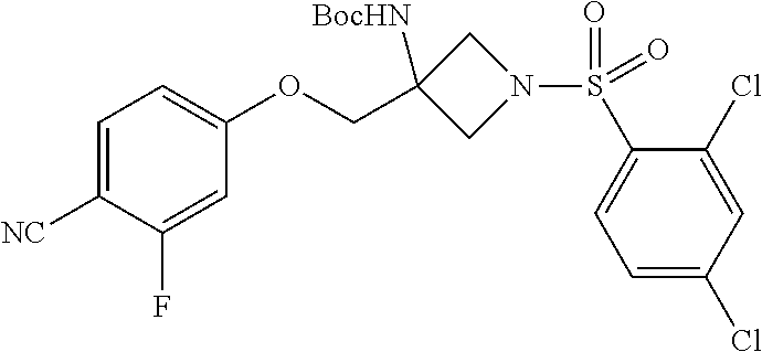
C1=C([NC])C(F)=CC(OCC2([BocHN])CN(S(C3=CC=C(Cl)C=C3Cl)(=O)=O)C2)=C1
